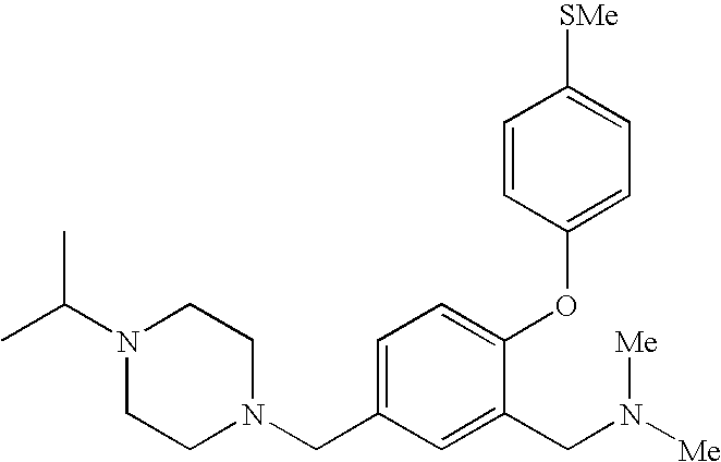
C1=C(CN2CCN(C(C)C)CC2)C=C(CN([Me])[Me])C(OC2=CC=C([SMe])C=C2)=C1
